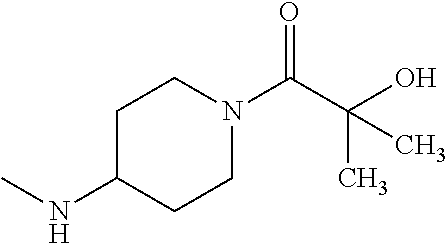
C1C(NC)CCN(C(C(O)(C)C)=O)C1
